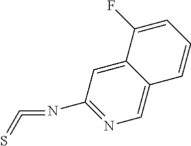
C12=CC(N=C=S)=NC=C1C=CC=C2F
